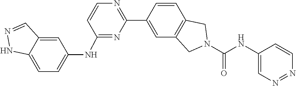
C1=CC2=C(C=C1C1=NC=CC(NC3=CC=C4NN=CC4=C3)=N1)CN(C(=O)NC1=CN=NC=C1)C2
